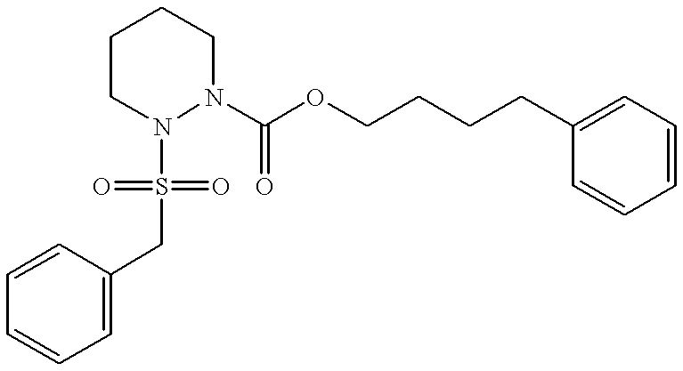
S(N1N(C(OCCCCC2=CC=CC=C2)=O)CCCC1)(=O)(=O)CC1=CC=CC=C1
